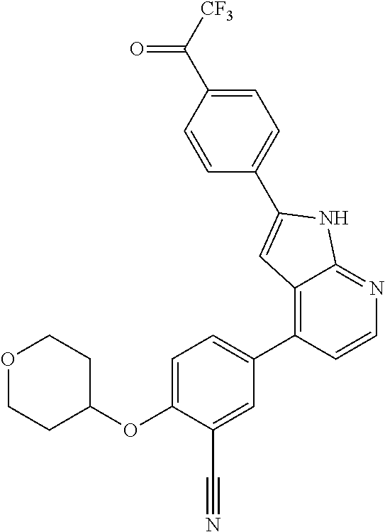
C1=C(OC2CCOCC2)C(C#N)=CC(C2=C3C(=NC=C2)NC(C2=CC=C(C([CF3])=O)C=C2)=C3)=C1
